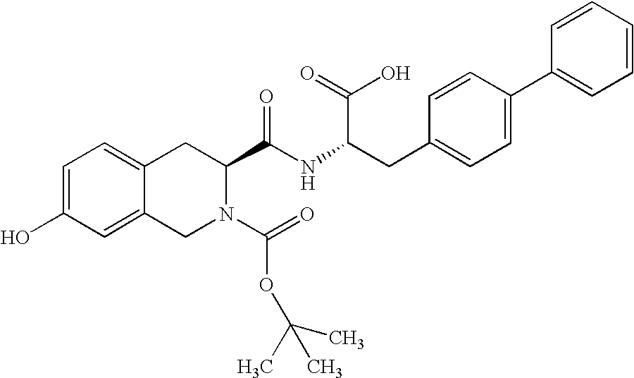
C12=CC=C(O)C=C1CN(C(=O)OC(C)(C)C)C(C(NC(CC1=CC=C(C3=CC=CC=C3)C=C1)C(=O)O)=O)C2
